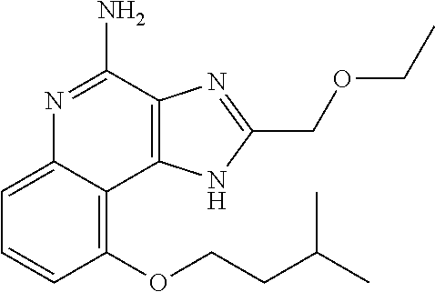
C1(OCCC(C)C)=C2C(=CC=C1)N=C(N)C1=C2NC(COCC)=N1
